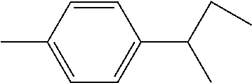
C1=C(C)C=CC(C(CC)C)=C1
